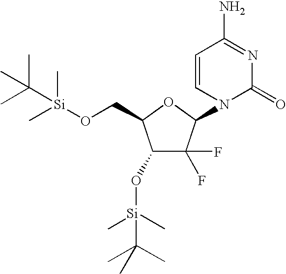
C1(O[Si](C)(C)C(C)(C)C)C(F)(F)C(N2C(=O)N=C(N)C=C2)OC1CO[Si](C)(C)C(C)(C)C
